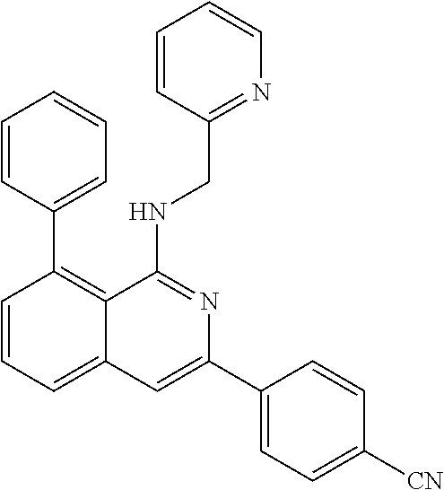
C1=CC(C2=C3C(=CC=C2)C=C(C2=CC=C([CN])C=C2)N=C3NCC2=NC=CC=C2)=CC=C1
